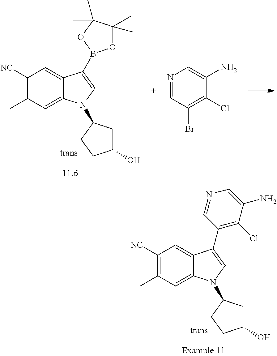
C1([NC])=C(C)C=C2C(=C1)C(C1=C(Cl)C(N)=CN=C1)=CN2C1CC(O)CC1.C1([NC])=C(C)C=C2C(=C1)C(B1OC(C)(C)C(C)(C)O1)=CN2C1CC(O)CC1.N1=CC(Br)=C(Cl)C(N)=C1
